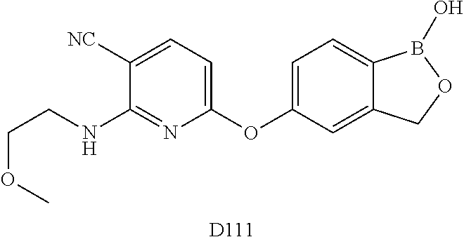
C1=C(OC2=CC=C([NC])C(NCCOC)=N2)C=C2C(=C1)B(O)OC2.[D111]
